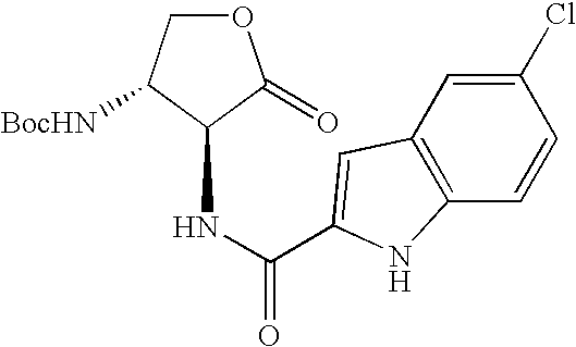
C1(NC(=O)C2=CC3=C(C=CC(Cl)=C3)N2)C(=O)OCC1[BocHN]
